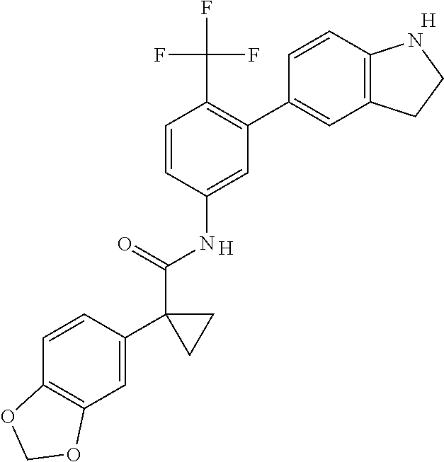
C1=CC(NC(C2(C3=CC4=C(C=C3)OCO4)CC2)=O)=CC(C2=CC3=C(C=C2)NCC3)=C1C(F)(F)F.[H].[H]
